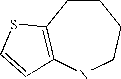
C1CC2=C(NCC1)C=CS2
